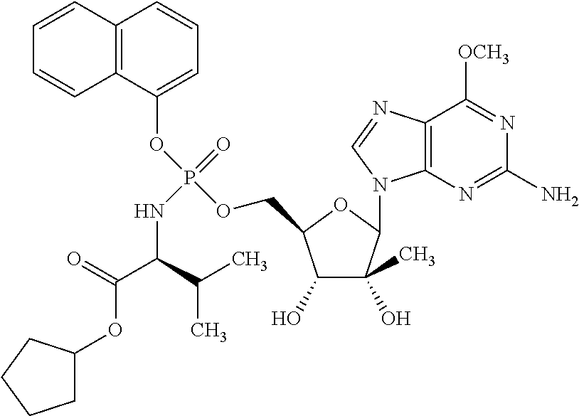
C1(O)C(C)(O)C(N2C3=C(N=C2)C([OCH3])=NC(N)=N3)OC1COP(OC1=CC=CC2=C1C=CC=C2)(=O)NC(C(OC1CCCC1)=O)C(C)C
